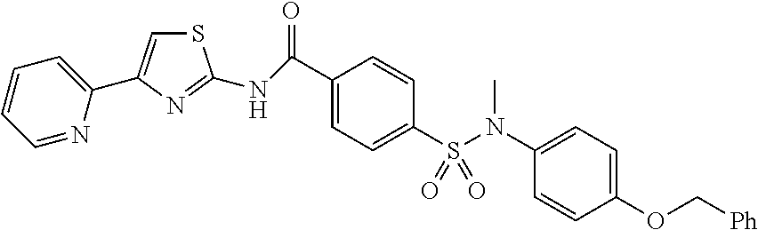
C1(C(=O)NC2=NC(C3=CC=CC=N3)=CS2)=CC=C(S(N(C2=CC=C(OC[Ph])C=C2)C)(=O)=O)C=C1
